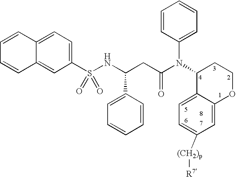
C12=CC=C(S(NC(CC(N(C3C4=CC=C([(CH2)p][R7])C=C4OCC3)C3=CC=CC=C3)=O)C3=CC=CC=C3)(=O)=O)C=C1C=CC=C2
